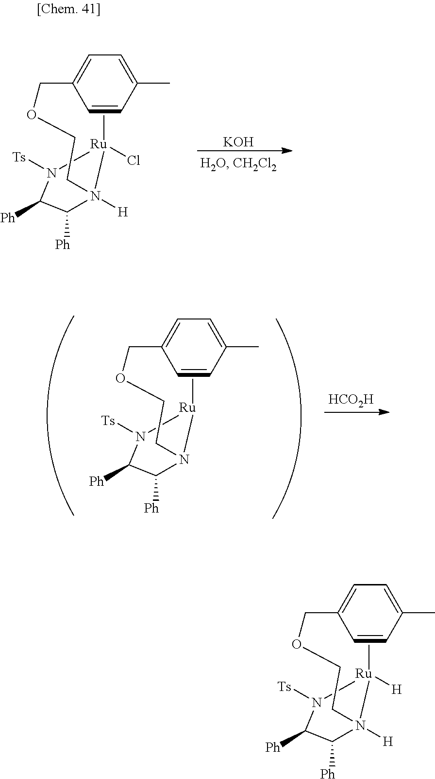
[Ru]1(C)(Cl)N([H])(CCOCC2=CC=C(C)C=C2)C([Ph])C([Ph])N1[Ts].[KOH].[Ru]1(C)N(CCOCC2=CC=C(C)C=C2)C([Ph])C([Ph])N1[Ts].[HCO2H].[Ru]1(C)([H])N([H])(CCOCC2=CC=C(C)C=C2)C([Ph])C([Ph])N1[Ts]
